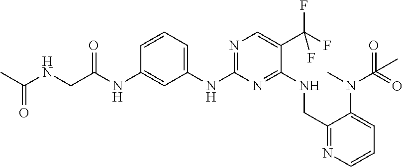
N1=C(NC2=CC=CC(NC(CNC(C)=O)=O)=C2)N=C(NCC2=NC=CC=C2N(C)C(=O)(=O)C)C(C(F)(F)F)=C1
